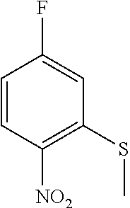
C1=CC([NO2])=C(SC)C=C1F
